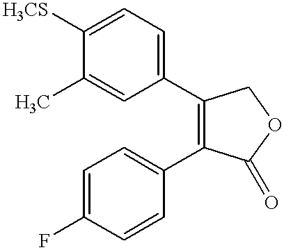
C1=C(C)C([H3CS])=CC=C1C1=C(C2=CC=C(F)C=C2)C(=O)OC1
